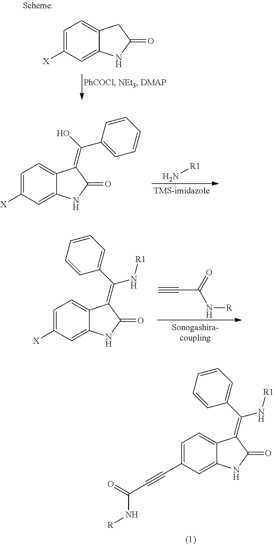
C1=C([X])C=C2C(=C1)C(=C(C1=CC=CC=C1)O)C(=O)N2.N[R1].C1=C([X])C=C2C(=C1)C(=C(N[R1])C1=CC=CC=C1)C(=O)N2.C(C(N[R])=O)#C.C1=C(C#CC(N[R])=O)C=C2C(=C1)C(=C(N[R1])C1=CC=CC=C1)C(=O)N2.C1=C([X])C=C2C(=C1)CC(=O)N2
